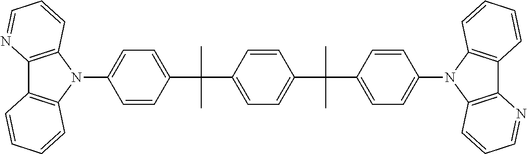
C1=CC(C(C2=CC=C(N3C4=C(C5=C3C=CC=C5)N=CC=C4)C=C2)(C)C)=CC=C1C(C1=CC=C(N2C3=C(C4=C2C=CC=C4)N=CC=C3)C=C1)(C)C
